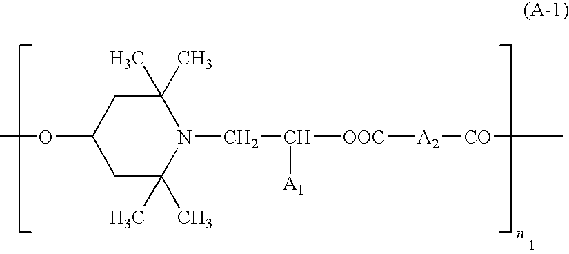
O(C)C1CC(C)(C)N(CC([OOC][A2][CO]C)[A1])C(C)(C)C1
